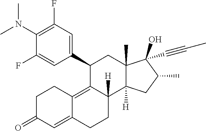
C1(N(C)C)=C(F)C=C(C2C3=C4C(=CC(=O)CC4)CCC3([H])C3([H])C(C)(C2)C(O)(C#CC)C(C)C3)C=C1F
